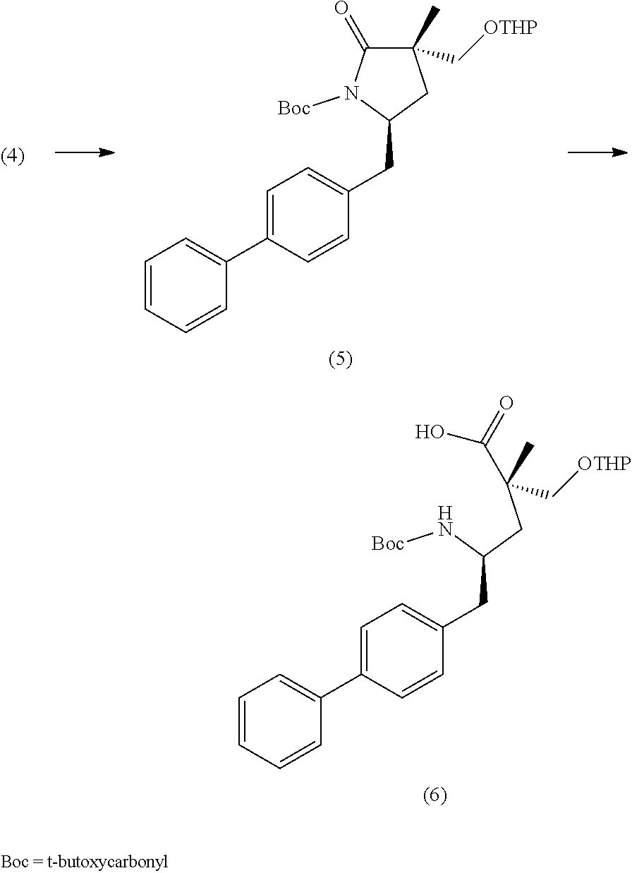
C1(CC(N[Boc])CC(C[OTHP])(C)C(=O)O)=CC=C(C2=CC=CC=C2)C=C1.C1(CC2N([Boc])C(=O)C(C[OTHP])(C)C2)=CC=C(C2=CC=CC=C2)C=C1
